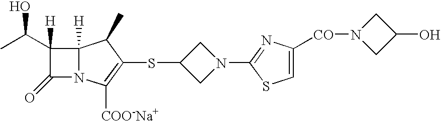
C12([H])N(C([COO-Na+])=C(SC3CN(C4=NC([CO]N5CC(O)C5)=CS4)C3)C1C)C(=O)C2([H])C(C)O
